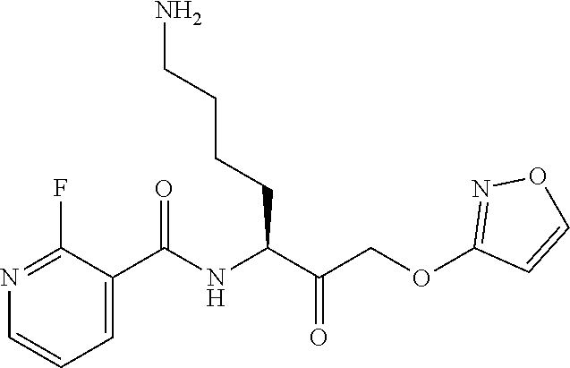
N1=C(F)C(C(NC(C(COC2=NOC=C2)=O)CCCCN)=O)=CC=C1
